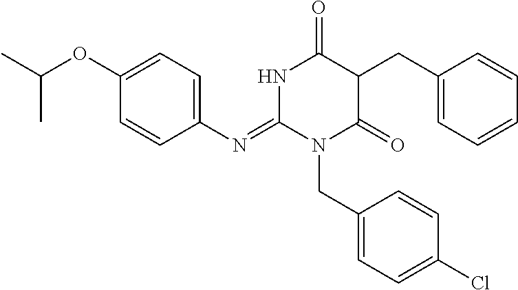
C1(N=C2N(CC3=CC=C(Cl)C=C3)C(=O)C(CC3=CC=CC=C3)C(=O)N2)=CC=C(OC(C)C)C=C1
